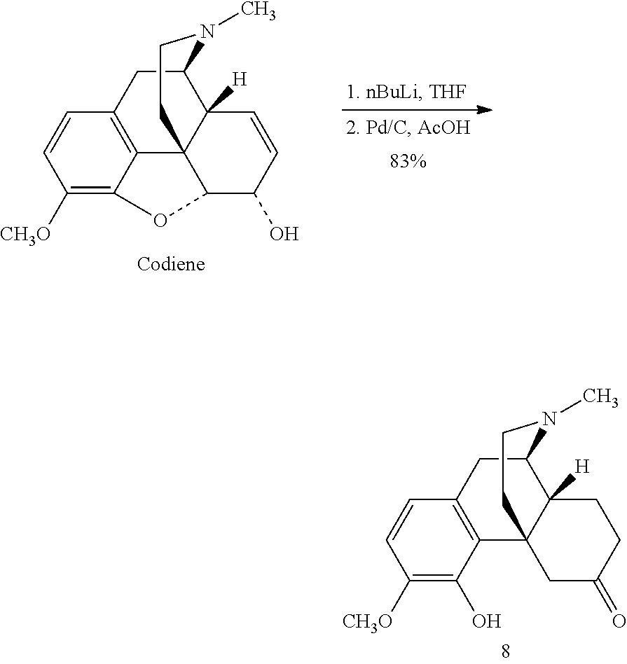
C12=C(C(O)=C([CH3O])C=C1)C13C([H])(C(C2)N(C)CC1)CCC(=O)C3.C12=C3C(=C([CH3O])C=C1)OC1C34C([H])(C(C2)N(C)CC4)C=CC1O
